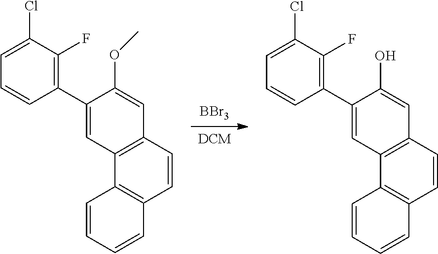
[BBr3].[DCM].C12=C(C=CC3=C1C=C(C1=C(F)C(Cl)=CC=C1)C(O)=C3)C=CC=C2.C12=C(C=CC3=C1C=C(C1=C(F)C(Cl)=CC=C1)C(OC)=C3)C=CC=C2
